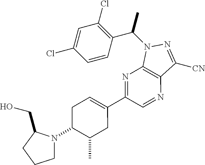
N1(C2C(C)CC(C3=NC4=C(N=C3)C([CN])=NN4C(C3=C(Cl)C=C(Cl)C=C3)C)=CC2)C(CO)CCC1
